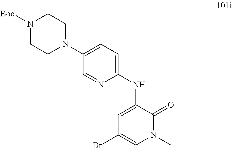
C1(NC2=CC(Br)=CN(C)C2=O)=CC=C(N2CCN([Boc])CC2)C=N1
